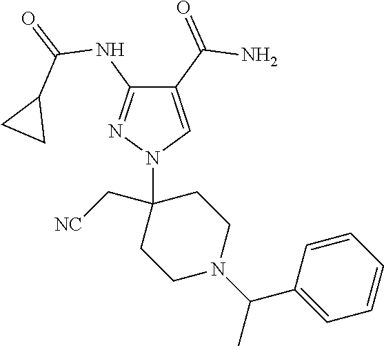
C1(C(=O)N)=CN(C2(C[NC])CCN(C(C3=CC=CC=C3)C)CC2)N=C1NC(=O)C1CC1
